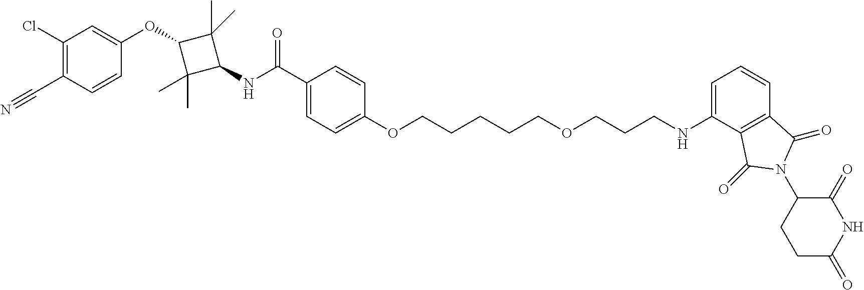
C1(Cl)=C(C#N)C=CC(OC2C(C)(C)C(NC(C3=CC=C(OCCCCCOCCCNC4=CC=CC5=C4C(=O)N(C4CCC(=O)NC4=O)C5=O)C=C3)=O)C2(C)C)=C1
